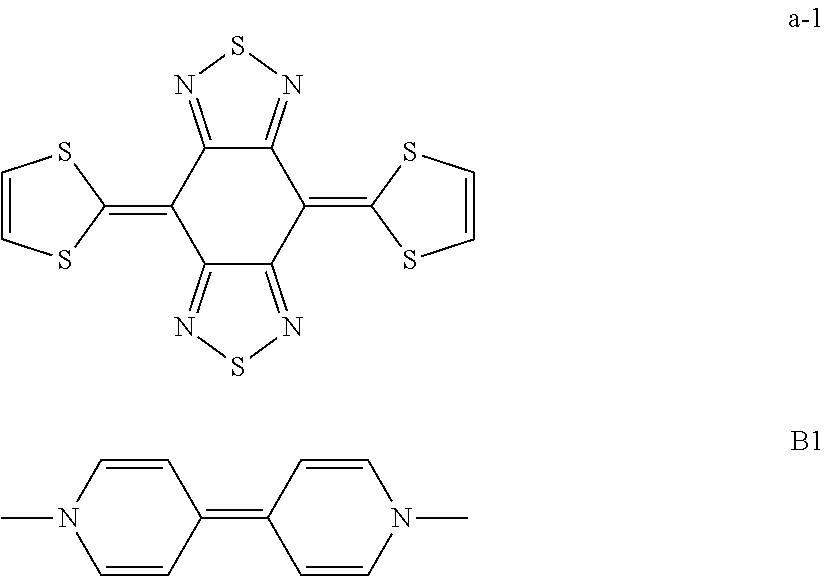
C1(=C2SC=CS2)C2=NSN=C2C(=C2SC=CS2)C2=NSN=C12.C1(=C2C=CN(C)C=C2)C=CN(C)C=C1
